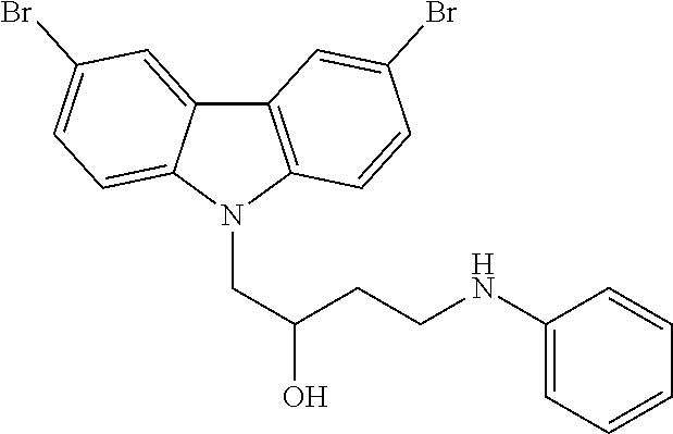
N1(CC(CCNC2=CC=CC=C2)O)C2=C(C3=CC(Br)=CC=C13)C=C(Br)C=C2
